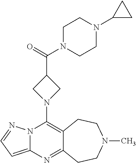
N12C(=CC=N1)N=C1C(=C2N2CC(C(=O)N3CCN(C4CC4)CC3)C2)CCN(C)CC1
